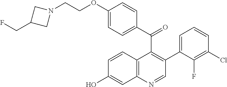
C1(OCCN2CC(CF)C2)=CC=C(C(C2=C(C3=CC=CC(Cl)=C3F)C=NC3=C2C=CC(O)=C3)=O)C=C1
